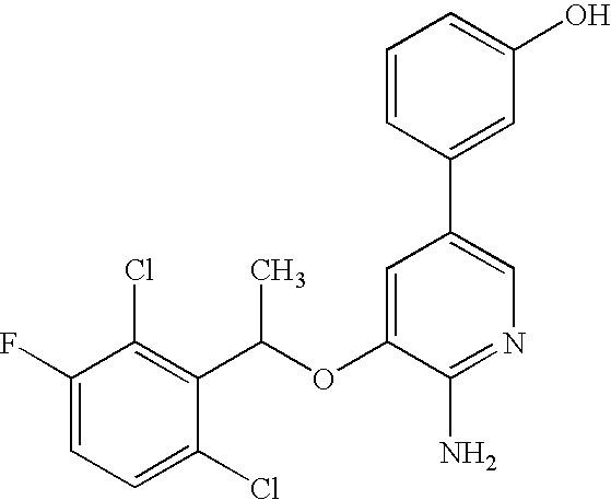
FC1=CC=C(Cl)C(C(OC2=CC(C3=CC(O)=CC=C3)=CN=C2N)C)=C1Cl
